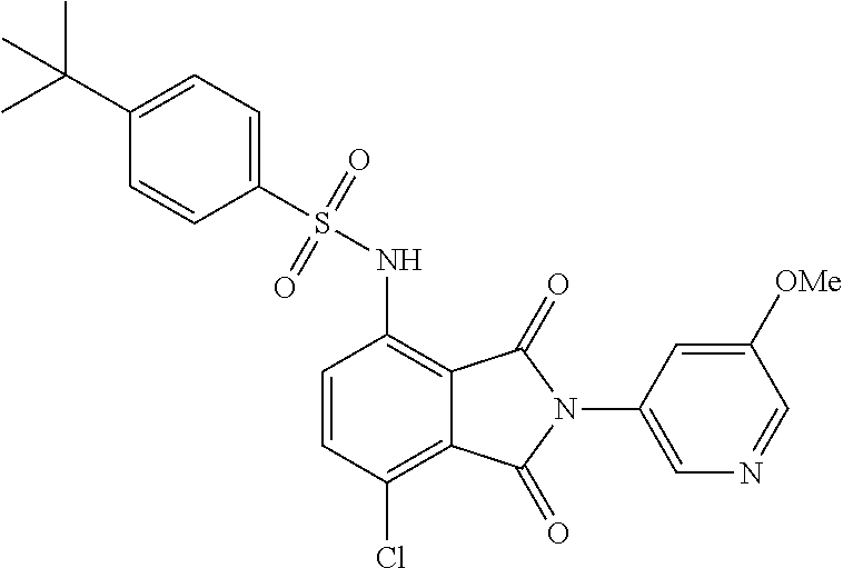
C1=CC(Cl)=C2C(=C1NS(C1=CC=C(C(C)(C)C)C=C1)(=O)=O)C(=O)N(C1=CN=CC([OMe])=C1)C2=O
